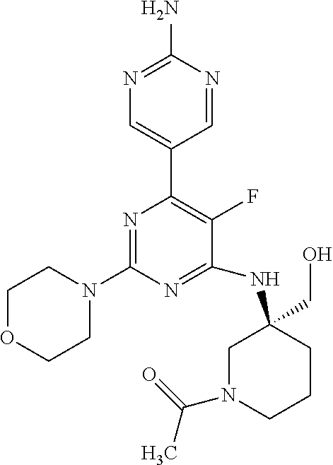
N1=C(N)N=CC(C2=C(F)C(NC3(CO)CN(C(=O)C)CCC3)=NC(N3CCOCC3)=N2)=C1
